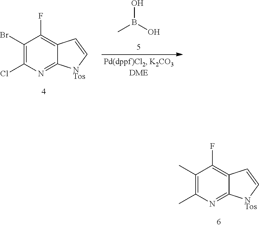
CB(O)O.C1(Br)=C(Cl)N=C2C(=C1F)C=C[NTos]2.C1(C)=C(C)N=C2C(=C1F)C=C[NTos]2
